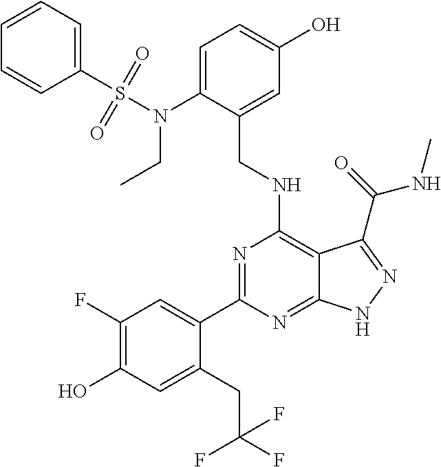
C1(C2=CC(F)=C(O)C=C2CC(F)(F)F)=NC(NCC2=CC(O)=CC=C2N(CC)S(=O)(C2=CC=CC=C2)=O)=C2C(=N1)NN=C2C(NC)=O
